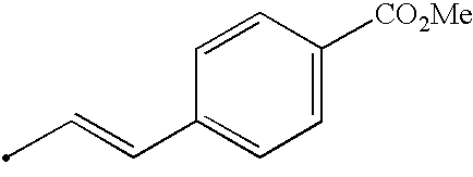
CC=CC1=CC=C([CO2Me])C=C1
